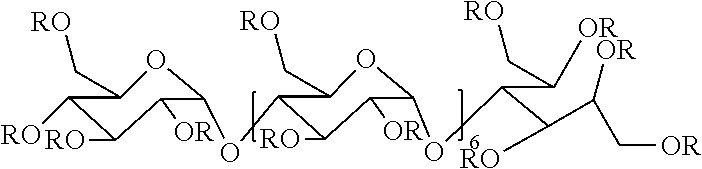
[RO]CC1OC(OC2C([RO])C([OR])C(OC(C([RO])C([OR])C[OR])C(C[RO])[OR])OC2C[RO])C([OR])C([RO])C1[RO]
